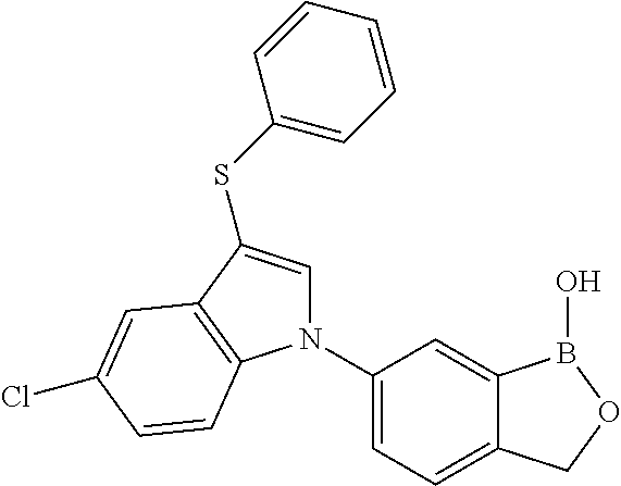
N1(C2=CC=C3C(=C2)B(O)OC3)C=C(SC2=CC=CC=C2)C2=C1C=CC(Cl)=C2
